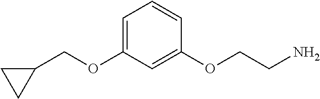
C(OC1=CC=CC(OCCN)=C1)C1CC1
